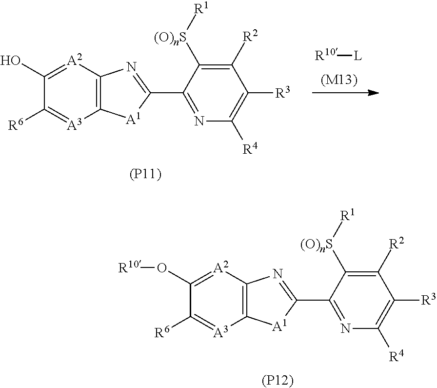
C12=C([A2]=C(O)C([R6])=[A3]1)N=C(C1=NC([R4])=C([R3])C([R2])=C1[(O)nS][R1])[A1]2.[R10][L].[(M13)].[(P11)].C12=C([A2]=C(O[R10])C([R6])=[A3]1)N=C(C1=NC([R4])=C([R3])C([R2])=C1[(O)nS][R1])[A1]2.[(P12)]
